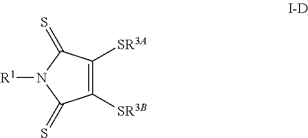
C1([SR3B])=C([SR3A])C(=S)N([R1])C1=S
